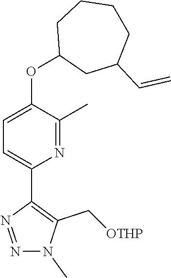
CN1N=NC(C2=CC=C(OC3CC(C=C)CCCC3)C(C)=N2)=C1C[OTHP]
